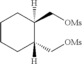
C1CCC(C[OMs])([H])C(C[OMs])([H])C1
